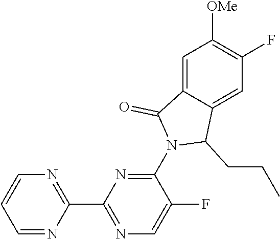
C1=C2C(=CC(F)=C1[OMe])C(CCC)N(C1=NC(C3=NC=CC=N3)=NC=C1F)C2=O
